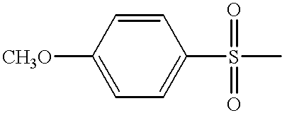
C1=CC([CH3O])=CC=C1S(C)(=O)=O
